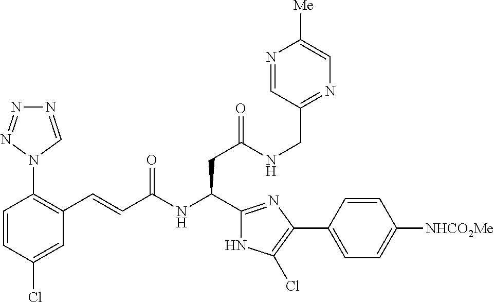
C1(Cl)=CC(C=CC(NC(CC(=O)NCC2=NC=C([Me])N=C2)C2=NC(C3=CC=C([NHCO2Me])C=C3)=C(Cl)N2)=O)=C(N2C=NN=N2)C=C1
